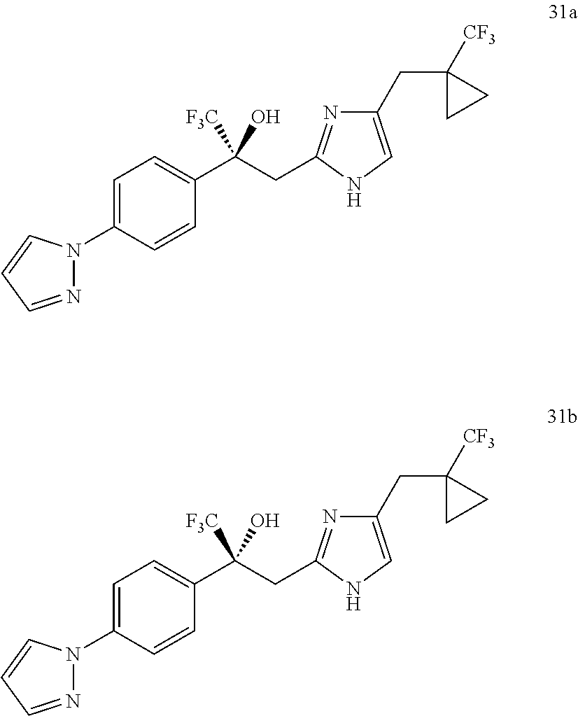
N1=CC=CN1C1=CC=C(C(CC2=NC(CC3([CF3])CC3)=CN2)([F3C])O)C=C1.N1=CC=CN1C1=CC=C(C(CC2=NC(CC3([CF3])CC3)=CN2)([F3C])O)C=C1
